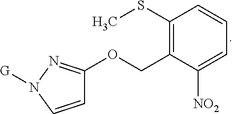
C1(SC)=C(COC2=NN([G])C=C2)C([NO2])=CC=C1
